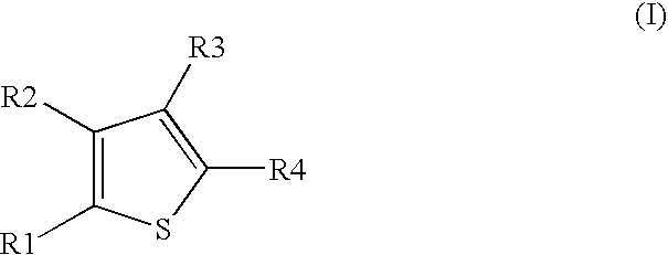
C1([R2])=C([R1])SC([R4])=C1[R3]
